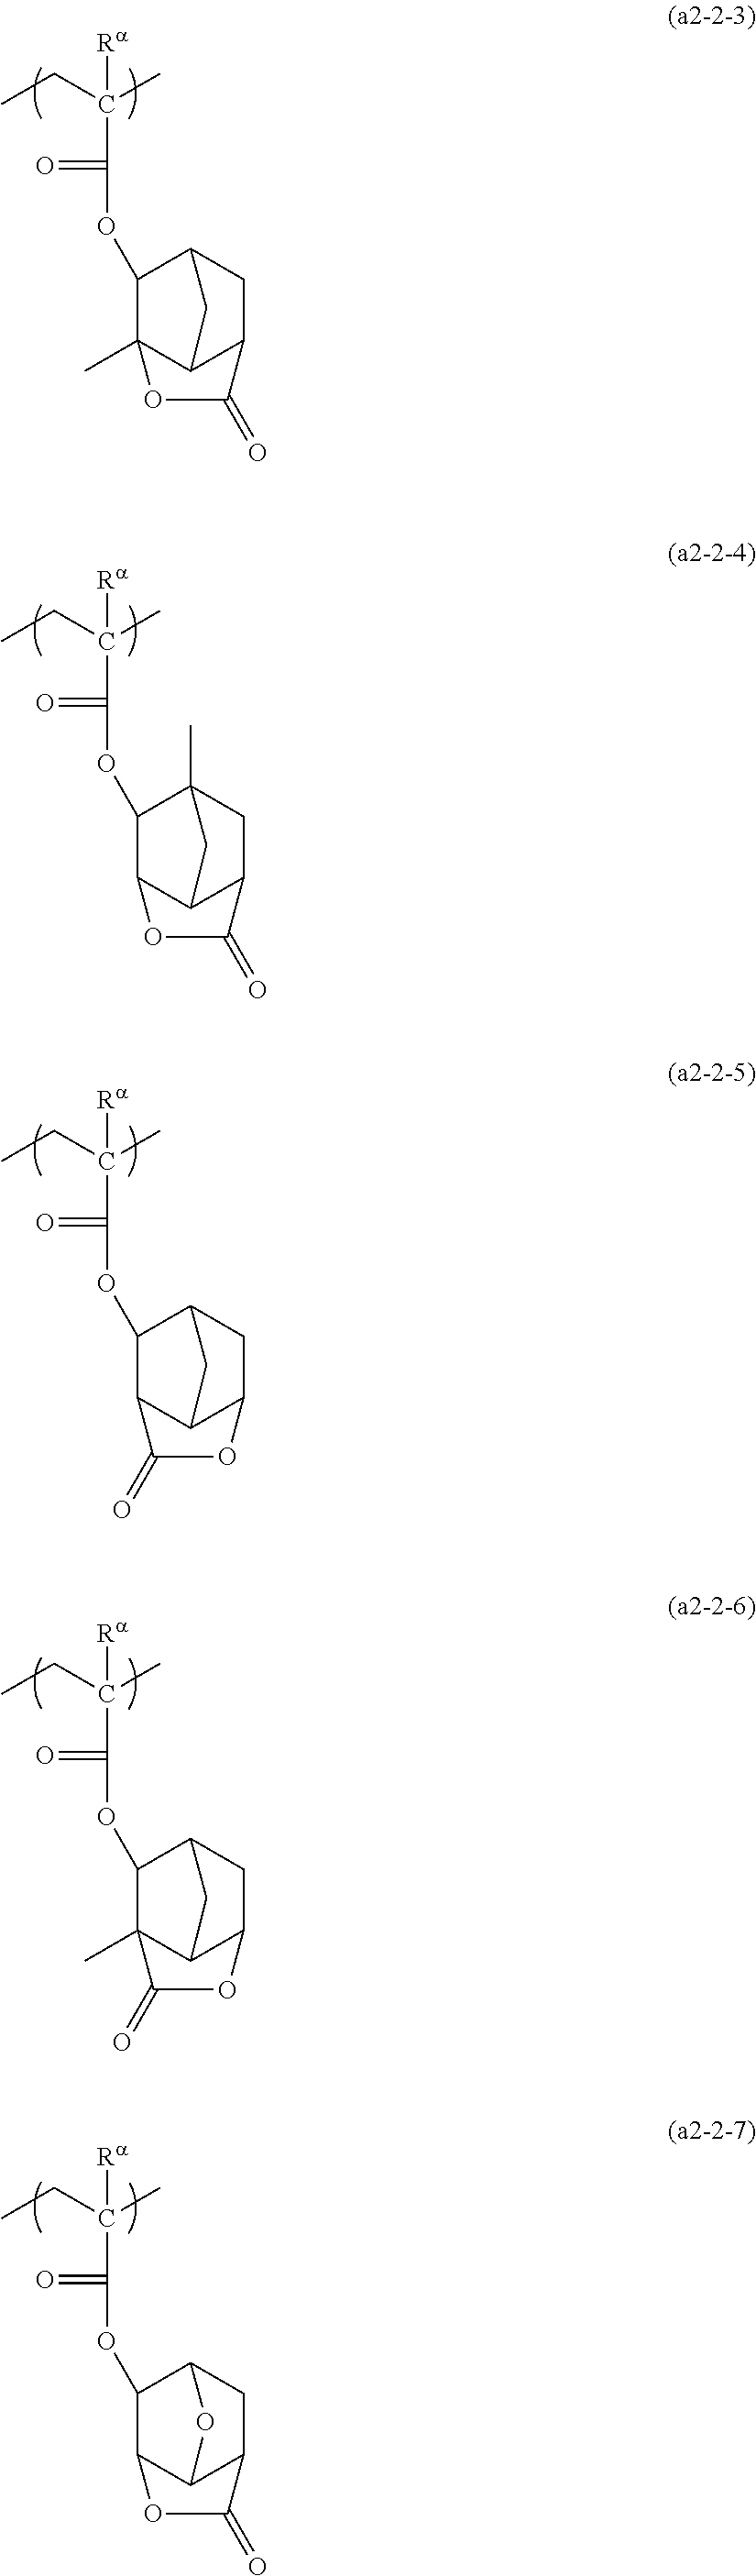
C(C(C)(CC)[Ra])(=O)OC1C2(C)C3C(CC1C3)C(=O)O2.C(C(C)(CC)[Ra])(=O)OC1C2C3C(CC1(C)C3)C(=O)O2.C(C(C)(CC)[Ra])(=O)OC1C2C3C(CC1C3)OC2=O.C(C(C)(CC)[Ra])(=O)OC1C2(C)C3C(CC1C3)OC2=O.C(C(C)(CC)[Ra])(=O)OC1C2C3C(CC1O3)C(=O)O2
